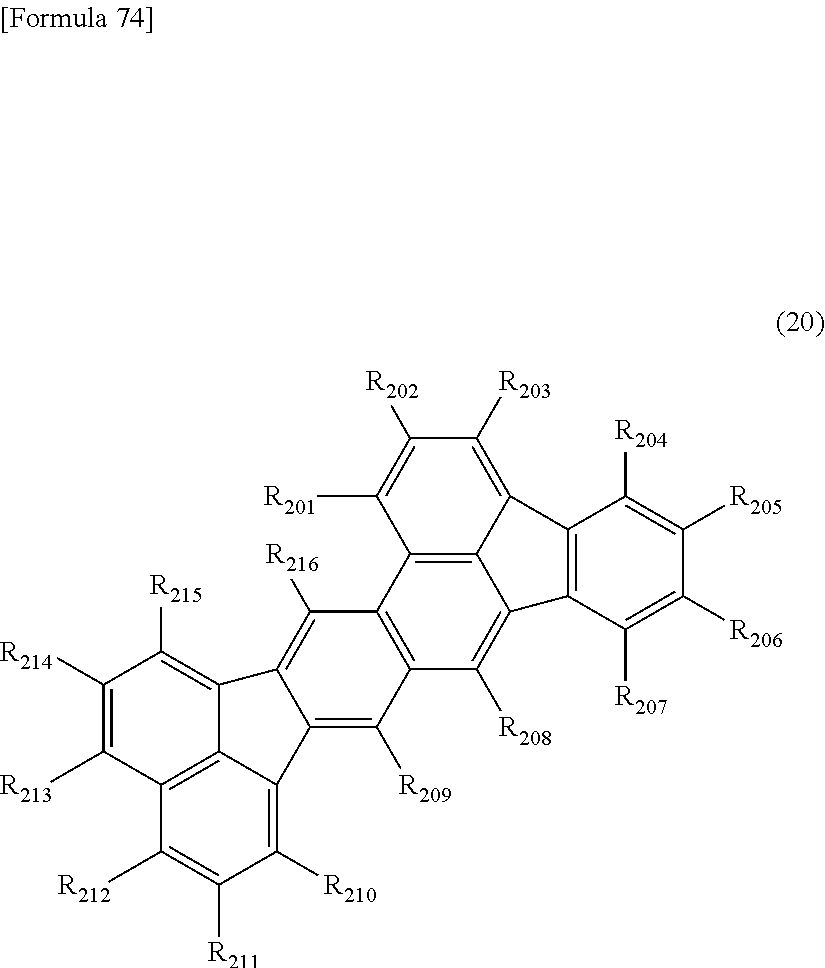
C1([R214])=C([R213])C2=C3C(=C1[R215])C1=C([R216])C4=C(C([R209])=C1C3=C([R210])C([R211])=C2[R212])C([R208])=C1C2=C4C([R201])=C([R202])C([R203])=C2C2=C1C([R207])=C([R206])C([R205])=C2[R204]
